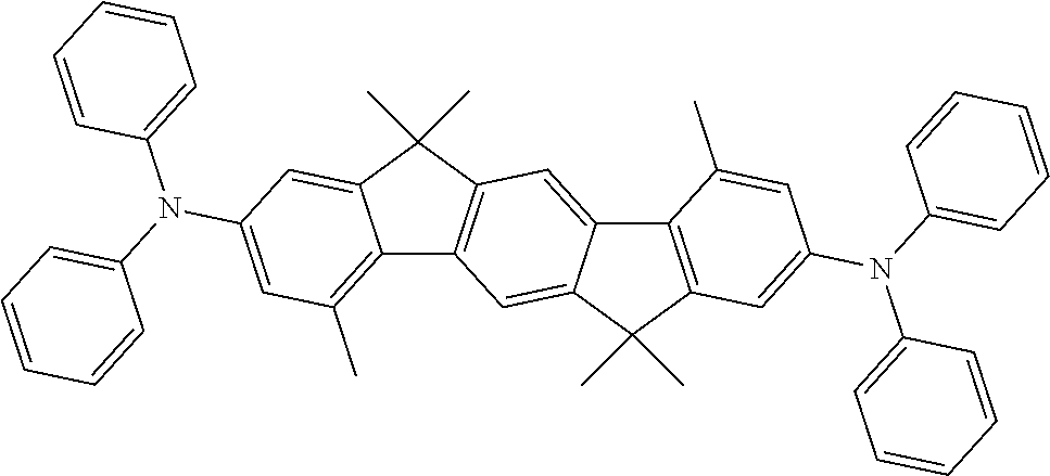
C12=C(C(C)(C)C3=CC(N(C4=CC=CC=C4)C4=CC=CC=C4)=CC(C)=C13)C=C1C(=C2)C(C)(C)C2=C1C(C)=CC(N(C1=CC=CC=C1)C1=CC=CC=C1)=C2
